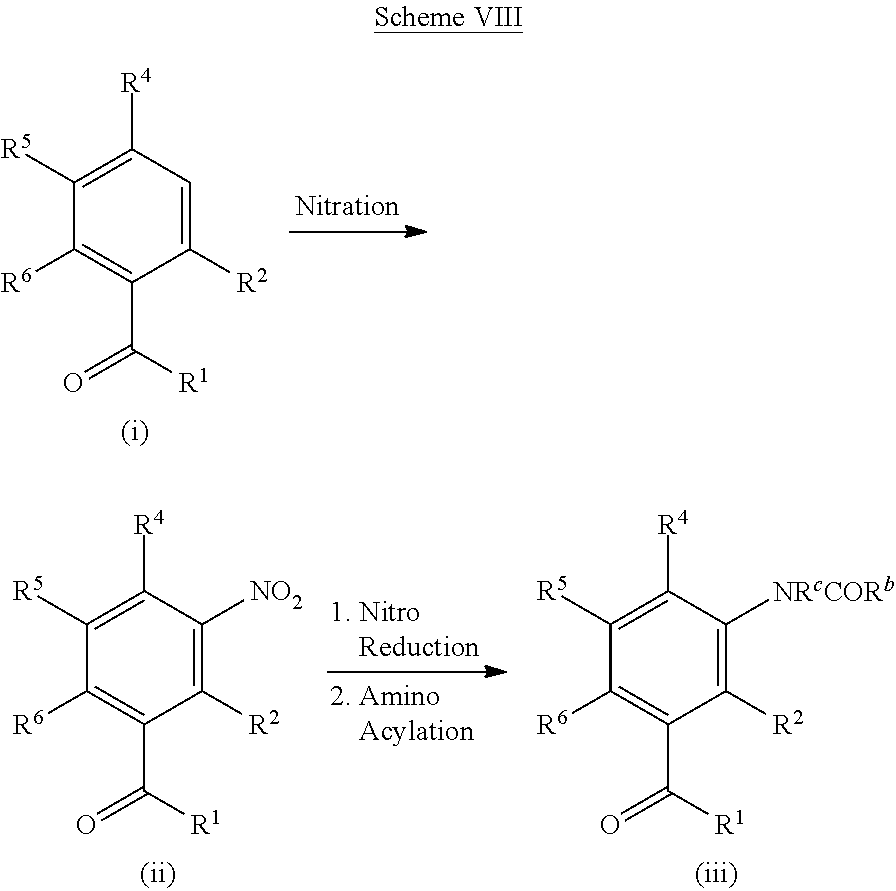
C1([R2])=CC([R4])=C([R5])C([R6])=C1C([R1])=O.C1([R2])=C([NO2])C([R4])=C([R5])C([R6])=C1C([R1])=O.C1([R2])=C([NRcCORb])C([R4])=C([R5])C([R6])=C1C([R1])=O
